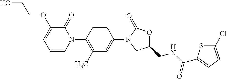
C1=CC(N2C(=O)C(OCCO)=CC=C2)=C(C)C=C1N1CC(CNC(=O)C2=CC=C(Cl)S2)OC1=O
